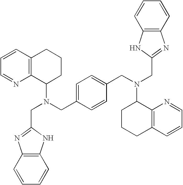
C1=C(CN(C2CCCC3=C2N=CC=C3)CC2=NC3=C(N2)C=CC=C3)C=CC(CN(CC2=NC3=C(N2)C=CC=C3)C2CCCC3=C2N=CC=C3)=C1
